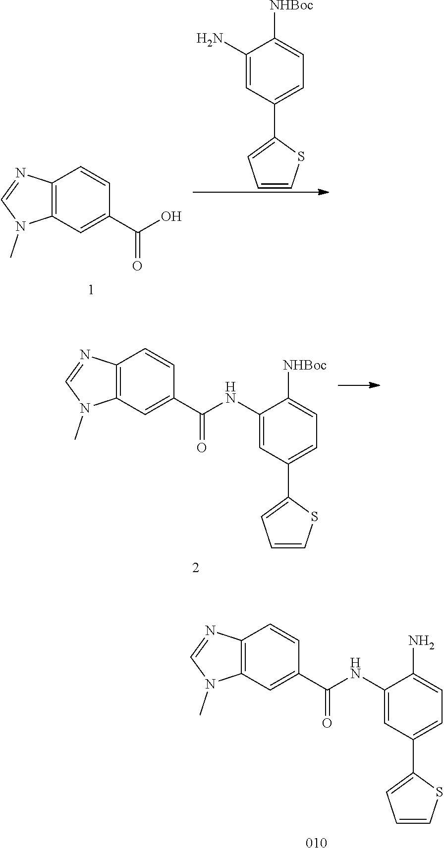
C12=C(C=C(C(NC3=CC(C4=CC=CS4)=CC=C3N)=O)C=C1)N(C)C=N2.C12=C(C=C(C(O)=O)C=C1)N(C)C=N2.C1(N)=CC(C2=CC=CS2)=CC=C1[NHBoc].C12=C(C=C(C(NC3=CC(C4=CC=CS4)=CC=C3[NHBoc])=O)C=C1)N(C)C=N2
